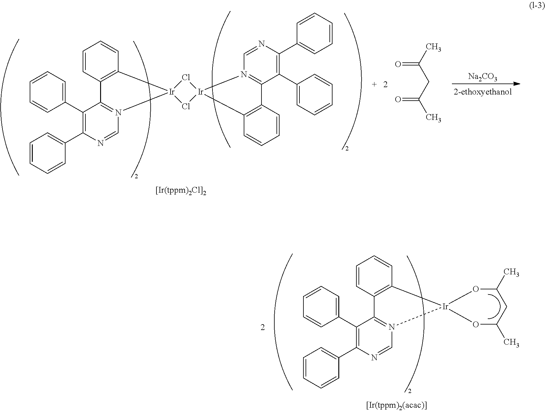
[Na2CO3].C(=O)(CC(=O)C)C.C1=CC2=C(C=C1)[Ir]1(N3=C2C(C2=CC=CC=C2)=C(C2=CC=CC=C2)N=C3)Cl[Ir]2(Cl1)C1=C(C=CC=C1)C1=N2C=NC(C2=CC=CC=C2)=C1C1=CC=CC=C1.C1=CC2=C(C=C1)[Ir]1(N3=C2C(C2=CC=CC=C2)=C(C2=CC=CC=C2)N=C3)OC(C)CC(C)O1
